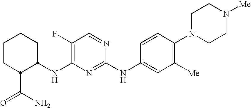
N(C1=C(F)C=NC(NC2=CC([Me])=C(N3CCN([Me])CC3)C=C2)=N1)C1CCCCC1C(N)=O
